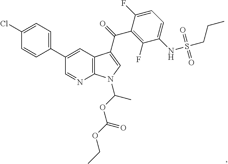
C1(Cl)=CC=C(C2=CC3=C(N=C2)N(C(OC(OCC)=O)C)C=C3C(=O)C2=C(F)C(NS(CCC)(=O)=O)=CC=C2F)C=C1
